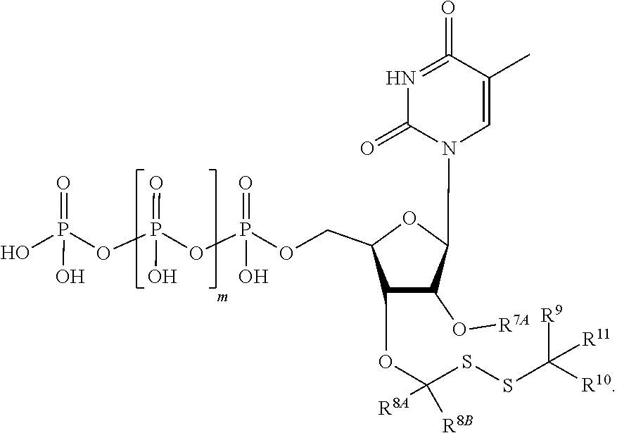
[R9]C(SSC(OC1C(COP(O)(=O)OP(OP(O)(=O)O)(O)=O)OC(N2C=C(C)C(=O)=NC2=O)C1O[R7A])([R8A])[R8B])([R11])[R10]
